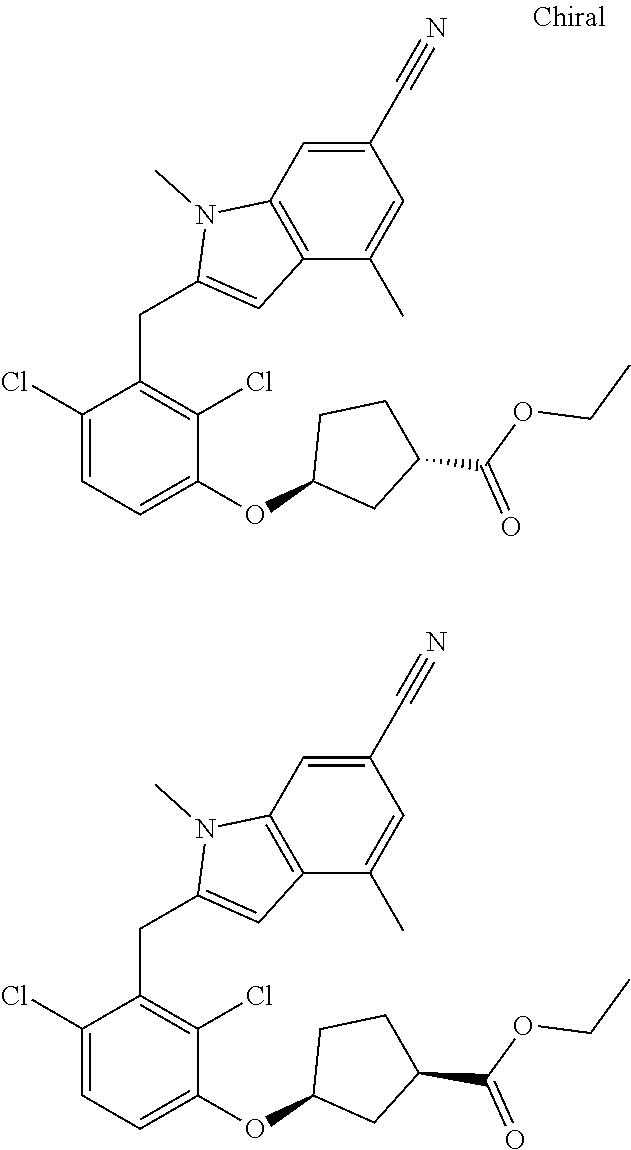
C1(C#N)=CC2=C(C(C)=C1)C=C(CC1=C(Cl)C(OC3CC(C(OCC)=O)CC3)=CC=C1Cl)N2C.C1(C#N)=CC2=C(C(C)=C1)C=C(CC1=C(Cl)C(OC3CC(C(OCC)=O)CC3)=CC=C1Cl)N2C
